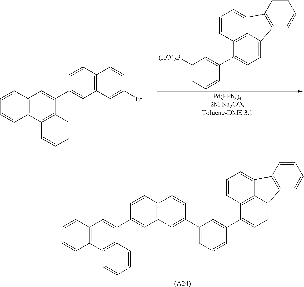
C1=C2C3=C(C4=CC=CC(=C24)C(C2=CC(C4=CC5=C(C=CC(C6=CC7=C(C8=C6C=CC=C8)C=CC=C7)=C5)C=C4)=CC=C2)=C1)C=CC=C3.C1=CC2=C(C=C1C1=CC3=C(C4=C1C=CC=C4)C=CC=C3)C=C(Br)C=C2.C1=C2C3=C(C4=CC=CC(=C24)C(C2=CC([(HO)2B])=CC=C2)=C1)C=CC=C3
